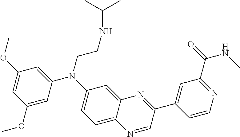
C1(OC)=CC(N(C2=CC=C3C(=C2)N=C(C2=CC(C(=O)NC)=NC=C2)C=N3)CCNC(C)C)=CC(OC)=C1
